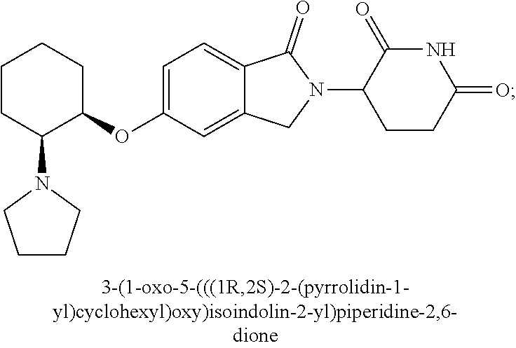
C1=C(OC2CCCCC2N2CCCC2)C=C2C(=C1)C(=O)N(C1CCC(=O)NC1=O)C2
